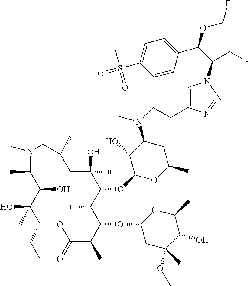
C1(O)(C)C(CC)OC(=O)C(C)C(OC2CC(OC)(C)C(O)C(C)O2)C(C)C(OC2OC(C)CC(N(C)CCC3=CN(C(CF)C(OCF)C4=CC=C(S(=O)(C)=O)C=C4)N=N3)C2O)C(C)(O)CC(C)CN(C)C(C)C1O
